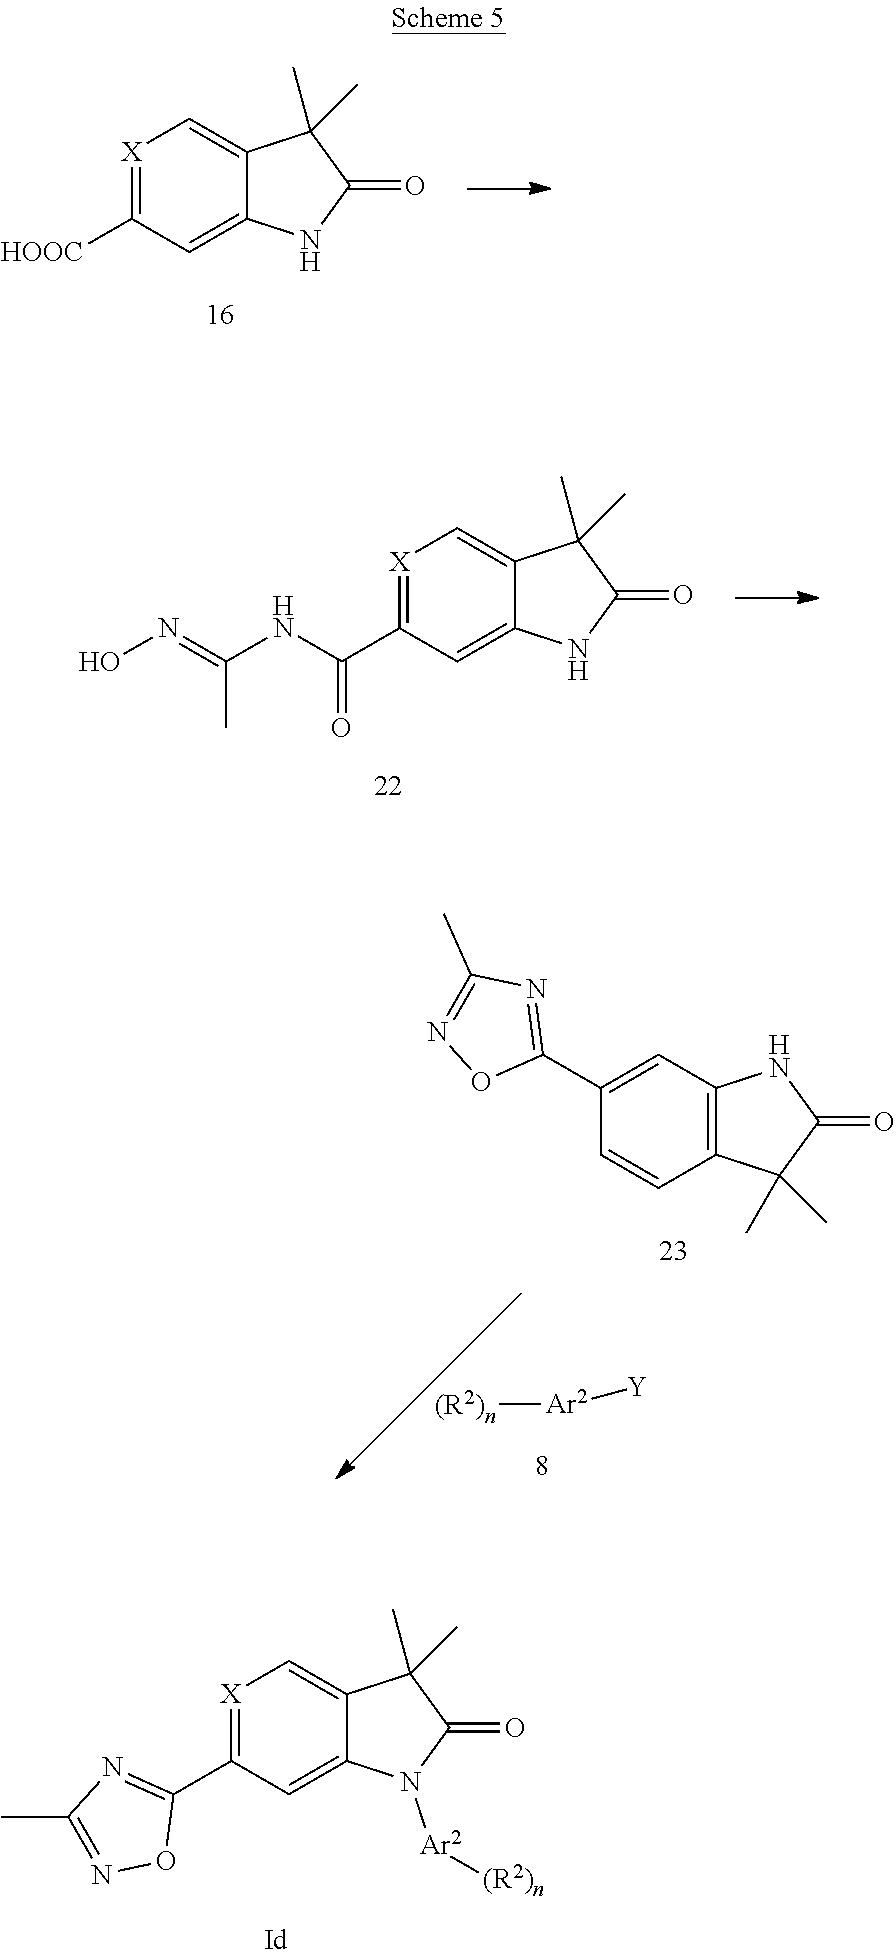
[X]1=C([HOOC])C=C2C(=C1)C(C)(C)C(=O)N2.[X]1=C(C(NC(=NO)C)=O)C=C2C(=C1)C(C)(C)C(=O)N2.C1(C2=NC(C)=NO2)=CC2=C(C=C1)C(C)(C)C(=O)N2.[(R2)n][Ar2][Y].[X]1=C(C2=NC(C)=NO2)C=C2C(=C1)C(C)(C)C(=O)N2[Ar2][(R2)n]
